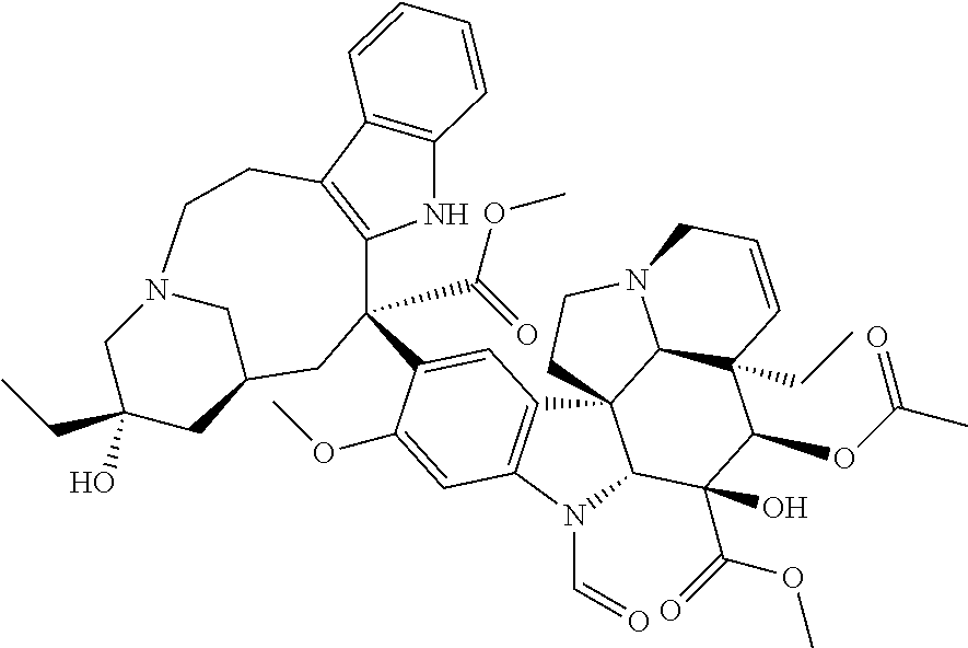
C1C2=C(C(C3=CC4=C(N(C=O)C5C46C4C(CC)(C(OC(=O)C)C5(O)C(OC)=O)C=CCN4CC6)C=C3OC)(C(OC)=O)CC3CN(C1)CC(CC)(O)C3)NC1=C2C=CC=C1
